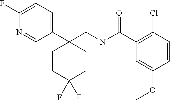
C1(F)=CC=C(C2(CNC(C3=C(Cl)C=CC(OC)=C3)=O)CCC(F)(F)CC2)C=N1
